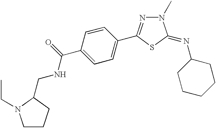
C1=C(C(NCC2CCCN2CC)=O)C=CC(C2=NN(C)C(=NC3CCCCC3)S2)=C1
